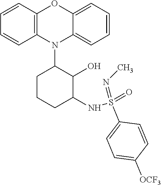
C1=CC2=C(C=C1)N(C1C(O)C(NS(=NC)(=O)C3=CC=C([OCF3])C=C3)CCC1)C1=CC=CC=C1O2
